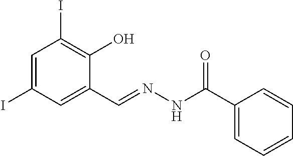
C1=C(I)C=C(C=NNC(C2=CC=CC=C2)=O)C(O)=C1I
